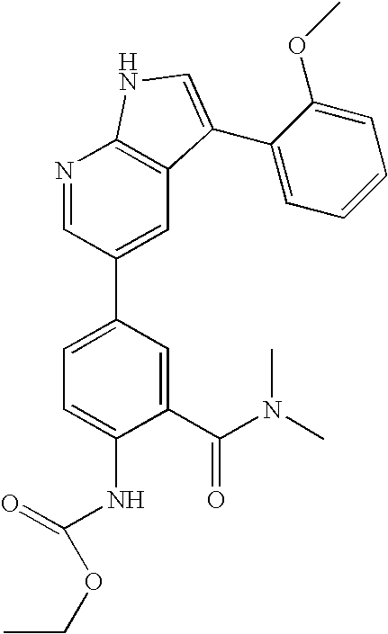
C1(C(N(C)C)=O)=CC(C2=CC3=C(N=C2)NC=C3C2=CC=CC=C2OC)=CC=C1NC(=O)OCC
